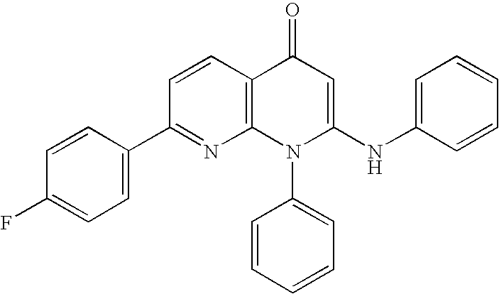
C1(C2=CC=C(F)C=C2)=NC2=C(C=C1)C(=O)C=C(NC1=CC=CC=C1)N2C1=CC=CC=C1
